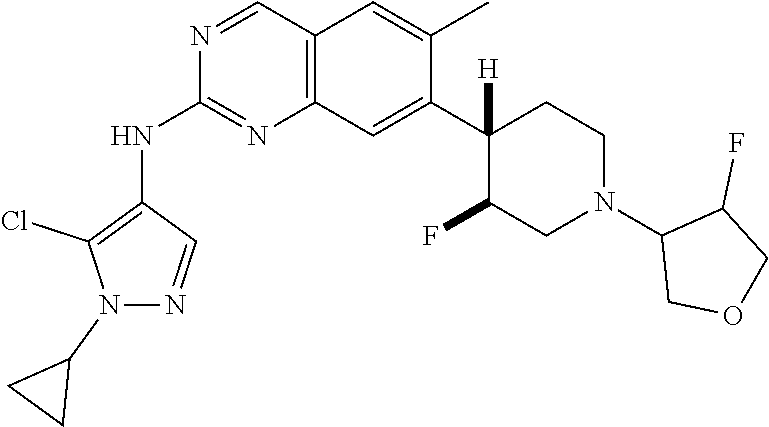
C12=C(C=C(C3([H])C(F)CN(C4COCC4F)CC3)C(C)=C1)N=C(NC1=C(Cl)N(C3CC3)N=C1)N=C2
